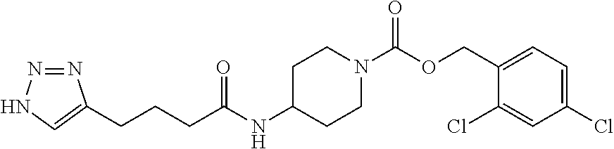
N1=NNC=C1CCCC(NC1CCN(C(OCC2=CC=C(Cl)C=C2Cl)=O)CC1)=O
